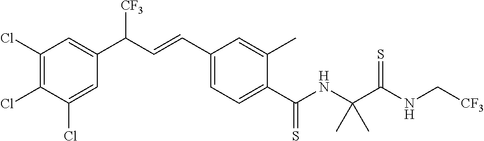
C1(Cl)=C(Cl)C=C(C(C=CC2=CC=C(C(NC(C(NC[CF3])=S)(C)C)=S)C(C)=C2)[CF3])C=C1Cl
